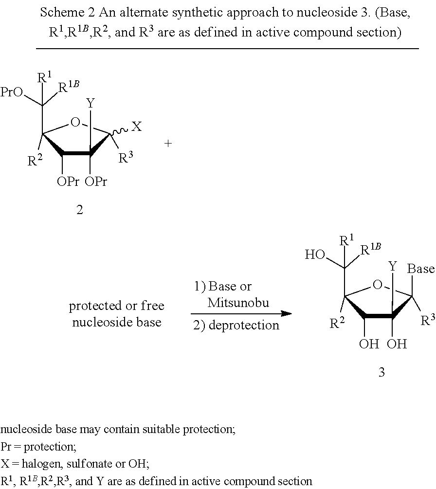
C1(O)C([Y])(O)C([R3])([Base])OC1([R2])C(O)([R1B])[R1].C1([OPr])C([Y])([OPr])C([R3])([X])OC1([R2])C([PrO])([R1B])[R1]
